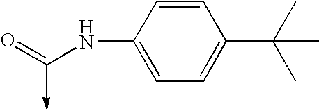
C1(NC(=O)->C)=CC=C(C(C)(C)C)C=C1
